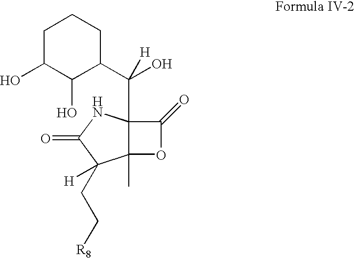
C12(C)C(C(C3CCCC(O)C3O)(O)[H])(NC(=O)C1(CC[R8])[H])C(=O)O2
